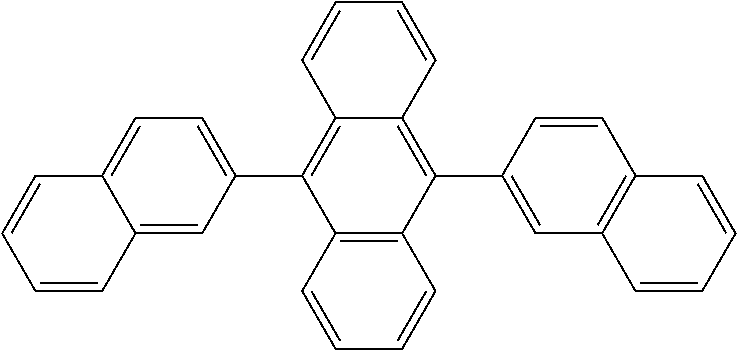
C1=CC2=CC(C3=C4C(=C(C5=CC6=C(C=C5)C=CC=C6)C5=C3C=CC=C5)C=CC=C4)=CC=C2C=C1
